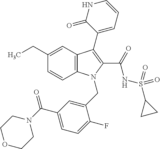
C1(CC)=CC2=C(C=C1)N(CC1=CC(C(=O)N3CCOCC3)=CC=C1F)C(C(=O)NS(=O)(=O)C1CC1)=C2C1=CC=CNC1=O
